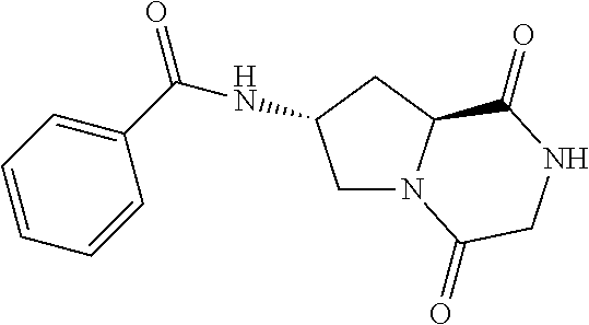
C1N2C(CC1NC(=O)C1=CC=CC=C1)C(=O)NCC2=O
